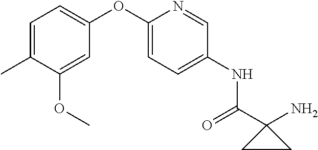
C1=C(C)C(OC)=CC(OC2=CC=C(NC(=O)C3(N)CC3)C=N2)=C1
